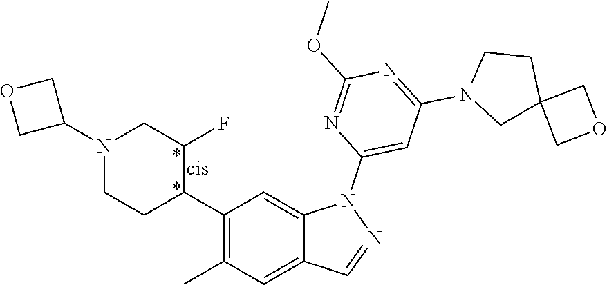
C1(C2C(F)CN(C3COC3)CC2)=C(C)C=C2C(=C1)N(C1=CC(N3CC4(CC3)COC4)=NC(OC)=N1)N=C2
